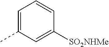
C1=C(C)C=C([SO2NHMe])C=C1
